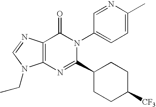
C12=C(N=C(C3CCC([CF3])CC3)N(C3=CC=C(C)N=C3)C1=O)N(CC)C=N2
